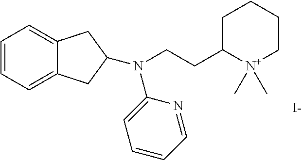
C1=CC=C2C(=C1)CC(N(C1=CC=CC=N1)CCC1[N+](C)(C)CCCC1)C2.[I-]
